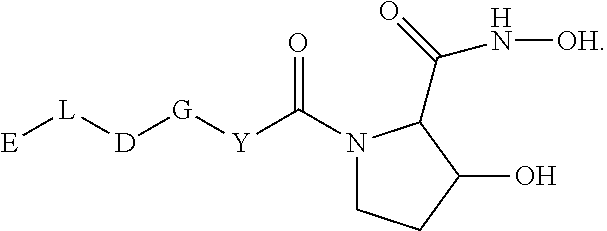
N1(C([Y][G][D][L][E])=O)CCC(O)C1C(=O)N[OH]
